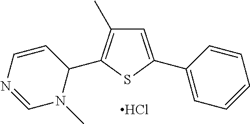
C1=C(C2=CC=CC=C2)SC(C2C=CN=CN2C)=C1C.Cl
